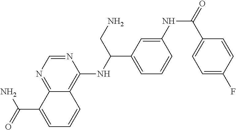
C12=NC=NC(NC(C3=CC=CC(NC(=O)C4=CC=C(F)C=C4)=C3)CN)=C1C=CC=C2C(=O)N
